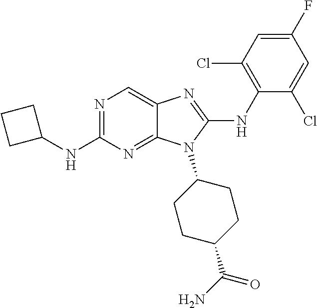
N1=C(NC2CCC2)N=C2C(=C1)N=C(NC1=C(Cl)C=C(F)C=C1Cl)N2C1CCC(C(N)=O)CC1
